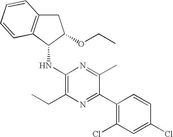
C1(C2=NC(CC)=C(NC3C(OCC)CC4=C3C=CC=C4)N=C2C)=C(Cl)C=C(Cl)C=C1
